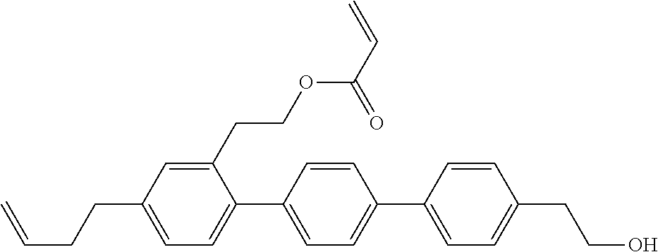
C1(CCOC(C=C)=O)=CC(CCC=C)=CC=C1C1=CC=C(C2=CC=C(CCO)C=C2)C=C1
